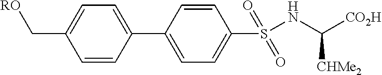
C1=CC(C2=CC=C(S(=O)(=O)NC([CHMe2])[CO2H])C=C2)=CC=C1C[RO]
